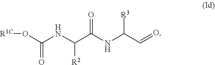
O(C(NC([R2])C(NC(C=O)[R3])=O)=O)[R1C]
